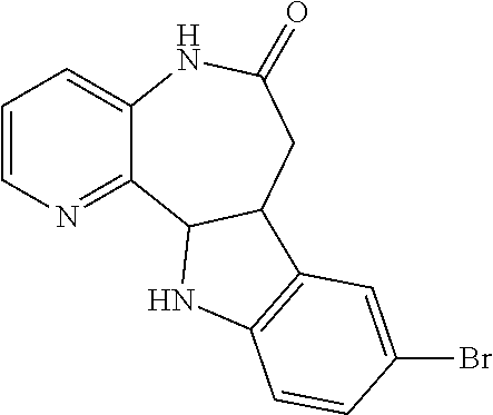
C1=CN=C2C(=C1)NC(=O)CC1C2NC2=C1C=C(Br)C=C2
